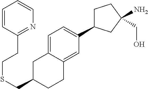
S(CC1CC2=CC=C(C3CCC(N)(CO)C3)C=C2CC1)CCC1=NC=CC=C1
